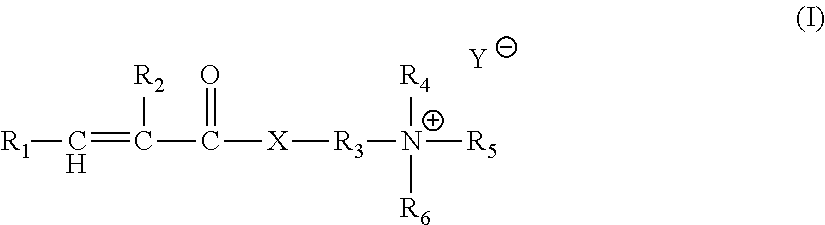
C(=C([R2])C(=O)[X][R3][N+]([R5])([R4])[R6])[R1].[Y]
